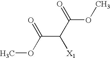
COC(C([X1])C(=O)OC)=O
